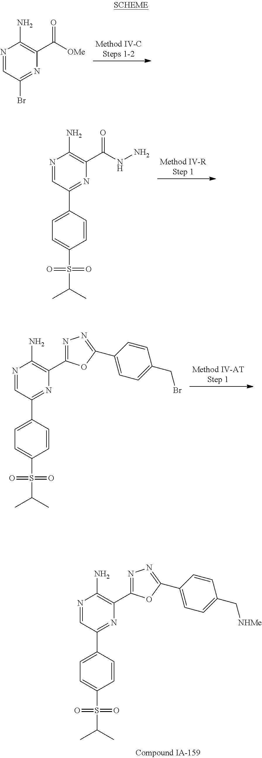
N1=CC(C2=CC=C(S(=O)(=O)C(C)C)C=C2)=NC(C2=NN=C(C3=CC=C(C[NHMe])C=C3)O2)=C1N.N1=CC(Br)=NC(C([OMe])=O)=C1N.N1=CC(C2=CC=C(S(=O)(=O)C(C)C)C=C2)=NC(C(NN)=O)=C1N.N1=CC(C2=CC=C(S(=O)(=O)C(C)C)C=C2)=NC(C2=NN=C(C3=CC=C(CBr)C=C3)O2)=C1N
